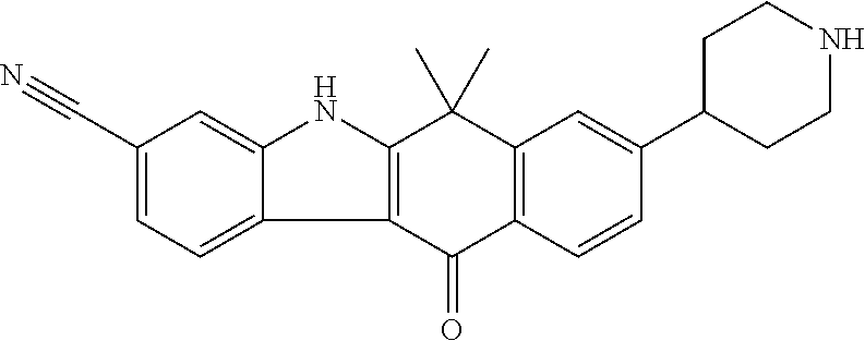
C1(C#N)=CC=C2C(=C1)NC1=C2C(=O)C2=C(C1(C)C)C=C(C1CCNCC1)C=C2
